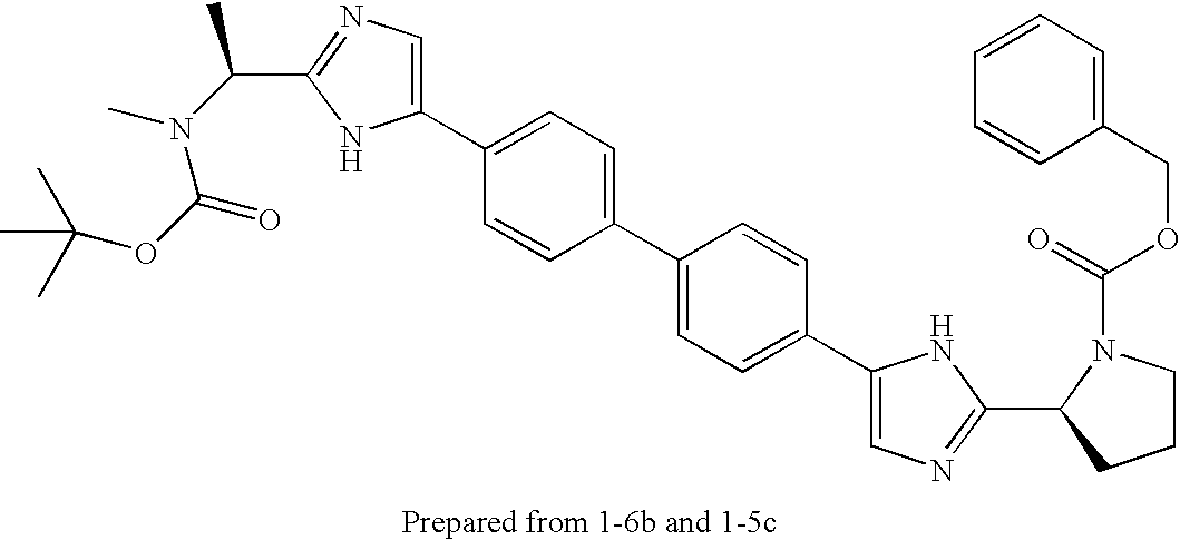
CC(OC(=O)N(C(C)C1=NC=C(C2=CC=C(C3=CC=C(C4=CN=C(C5N(C(=O)OCC6=CC=CC=C6)CCC5)N4)C=C3)C=C2)N1)C)(C)C
